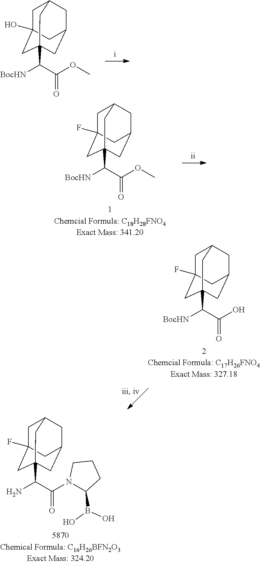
C1C2(O)CC3(C([BocHN])C(=O)OC)CC(CC1C3)C2.C1C2(F)CC3(C([BocHN])C(=O)OC)CC(CC1C3)C2.C1C2(F)CC3(C([BocHN])C(=O)O)CC(CC1C3)C2.C1C2(F)CC3(C(N)C(=O)N4C(B(O)O)CCC4)CC(CC1C3)C2
